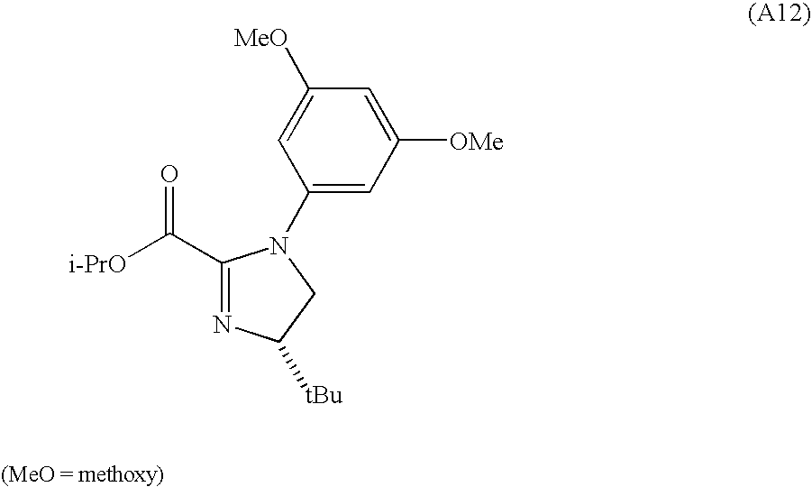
C1(C([i-PrO])=O)=NC([tBu])CN1C1=CC([OMe])=CC([MeO])=C1
